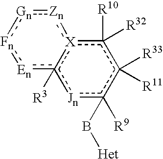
c1([R10])([R32])[X]2c([R3])([Jn]c(B[Het])([R9])c1([R33])[R11])[En]:[Fn]:[Gn]:[Zn]:2
